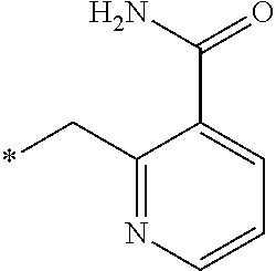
C1(C*)=NC=CC=C1C(N)=O
